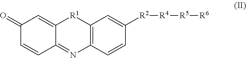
C1(=O)C=CC2=NC3=C([R1]C2=C1)C=C([R2][R4][R5][R6])C=C3
